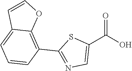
C1(C(O)=O)=CN=C(C2=C3C(=CC=C2)C=CO3)S1
